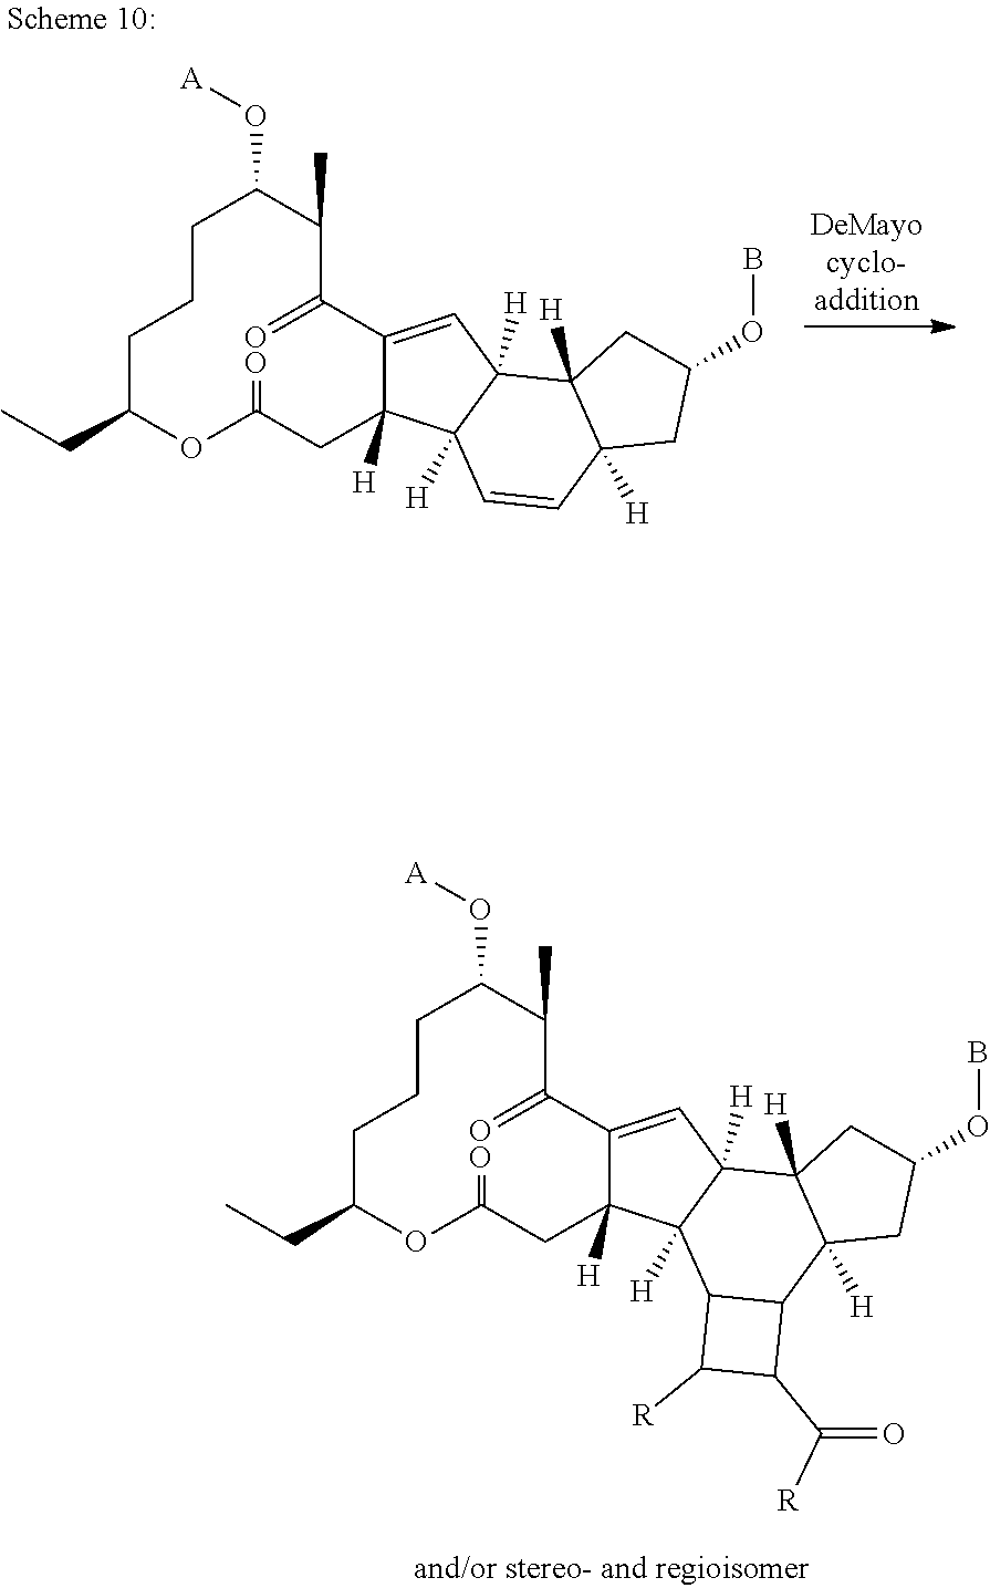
C1(O[A])C(C)C(=O)C2=CC3([H])C([H])(C2([H])CC(=O)OC(CC)CCC1)C=CC1([H])C3([H])CC(OB)C1.C1(O[A])C(C)C(=O)C2=CC3([H])C([H])(C2([H])CC(=O)OC(CC)CCC1)C1C(C2([H])C3([H])CC(OB)C2)C(C(=O)[R])C1[R]
